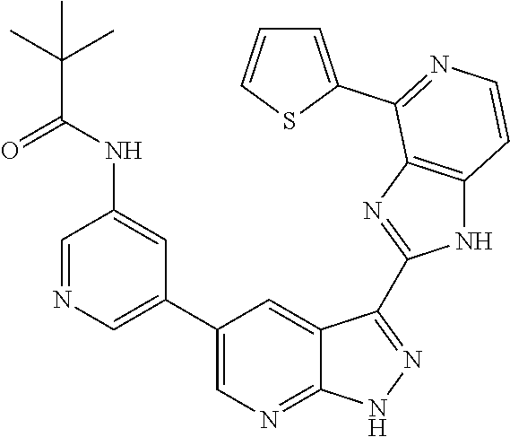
C1=NC=C(C2=CN=C3C(=C2)C(C2=NC4=C(N2)C=CN=C4C2=CC=CS2)=NN3)C=C1NC(C(C)(C)C)=O
